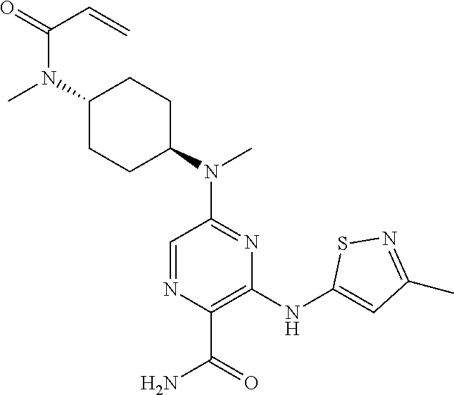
C1=NC(C(=O)N)=C(NC2=CC(C)=NS2)N=C1N(C1CCC(N(C)C(=O)C=C)CC1)C
